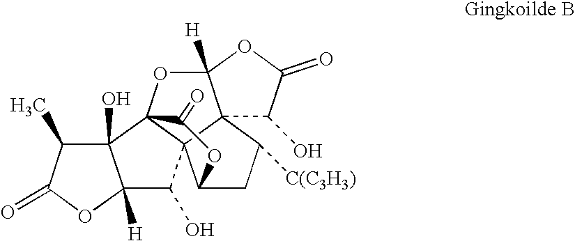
C123C4(O)C([H])(C(O)C15C1(C([C(C3H3)])CC5OC2=O)C([H])(O3)OC(=O)C1O)OC(=O)C4C
